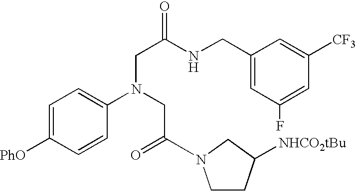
C1=C([PhO])C=CC(N(CC(=O)N2CCC([NHCO2tBu])C2)CC(NCC2=CC(F)=CC([CF3])=C2)=O)=C1
